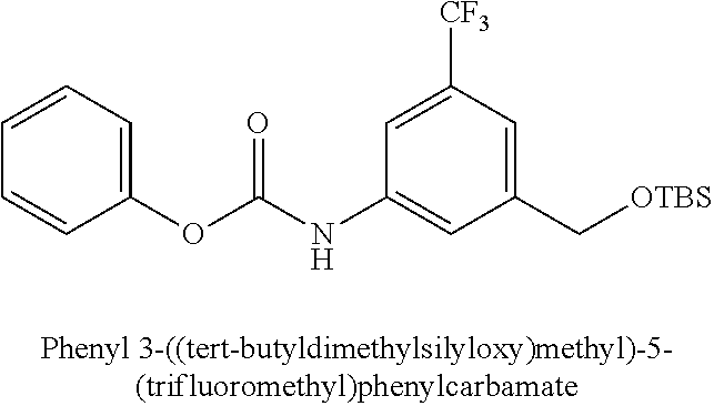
C1=CC=C(OC(NC2=CC(C[OTBS])=CC([CF3])=C2)=O)C=C1
